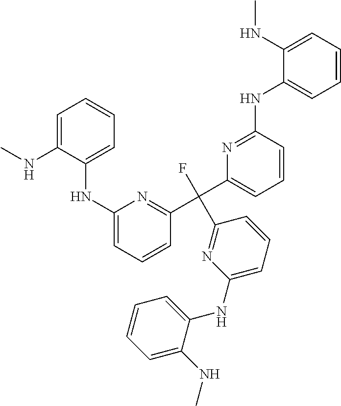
CNC1=CC=CC=C1NC1=CC=CC(C(C2=CC=CC(NC3=CC=CC=C3NC)=N2)(F)C2=NC(NC3=CC=CC=C3NC)=CC=C2)=N1
